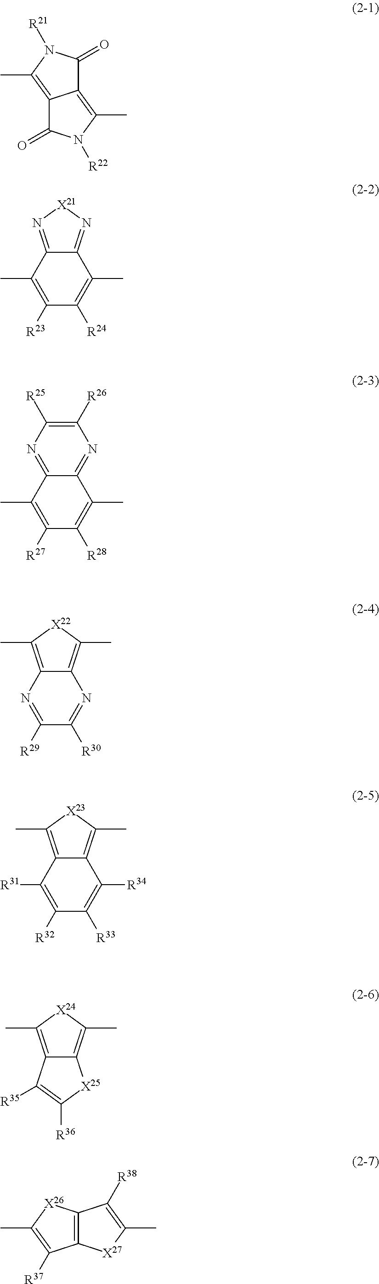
C12=C(C)N([R21])C(=O)C1=C(C)N([R22])C2=O.C1([R23])=C(C)C2=N[X21]N=C2C(C)=C1[R24].C1([R27])=C(C)C2=NC([R25])=C([R26])N=C2C(C)=C1[R28].C1([R29])=NC2=C(C)[X22]C(C)=C2N=C1[R30].C1([R32])=C([R31])C2=C(C)[X23]C(C)=C2C([R34])=C1[R33].C12=C(C)[X24]C(C)=C1[X25]C([R36])=C2[R35].C12=C([X27]C(C)=C1[R38])C([R37])=C(C)[X26]2
